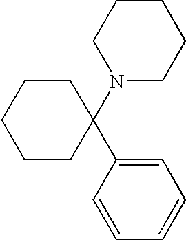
C1CCCC(N2CCCCC2)(C2=CC=CC=C2)C1
